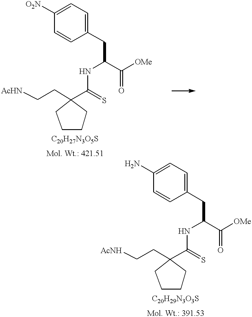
[AcHN]CCC1(C(=S)NC(CC2=CC=C([O2N])C=C2)C([OMe])=O)CCCC1.[AcNH]CCC1(C(=S)NC(CC2=CC=C(N)C=C2)C([OMe])=O)CCCC1
